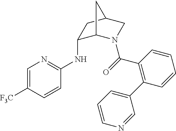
C1=C([F3C])C=CC(NC2C3N(C(=O)C4=C(C5=CC=CN=C5)C=CC=C4)CC(C2)C3)=N1
